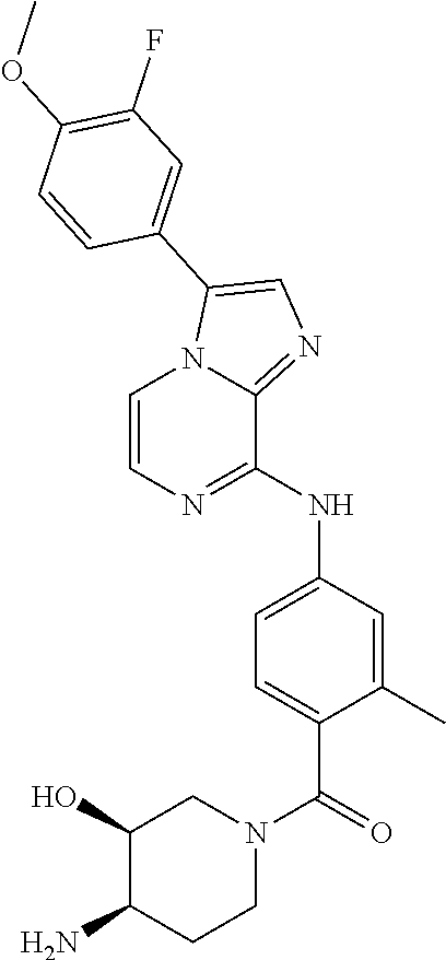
C1=C(C)C(C(=O)N2CCC(N)C(O)C2)=CC=C1NC1=NC=CN2C1=NC=C2C1=CC(F)=C(OC)C=C1
